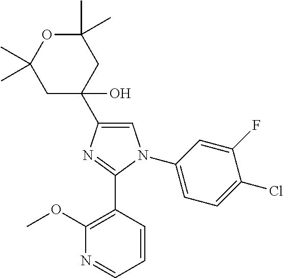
C1=C(C2(O)CC(C)(C)OC(C)(C)C2)N=C(C2=C(OC)N=CC=C2)N1C1=CC=C(Cl)C(F)=C1
